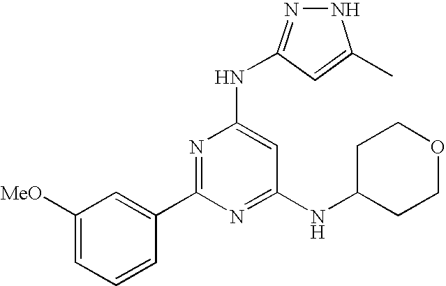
N1N=C(NC2=CC(NC3CCOCC3)=NC(C3=CC([MeO])=CC=C3)=N2)C=C1C
